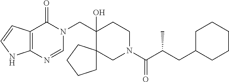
C(C1(O)CCN(C(C(CC2CCCCC2)C)=O)CC12CCCC2)N1C(=O)C2=C(N=C1)NC=C2
